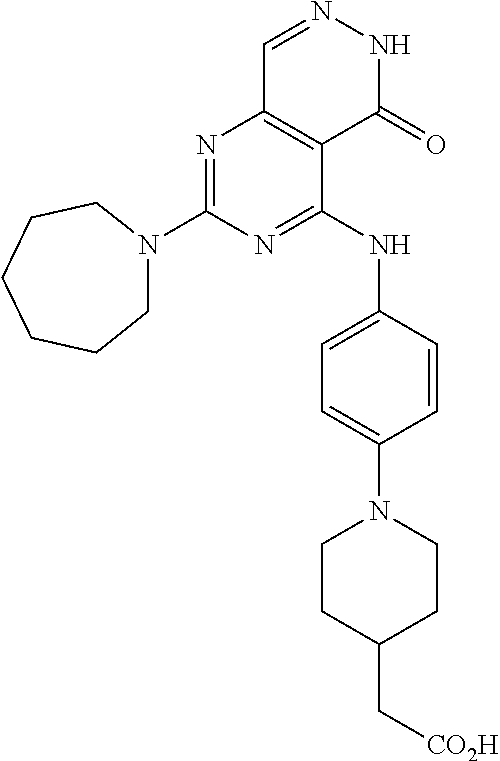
N1=C(N2CCCCCC2)N=C(NC2=CC=C(N3CCC(C[CO2H])CC3)C=C2)C2=C1C=NNC2=O
